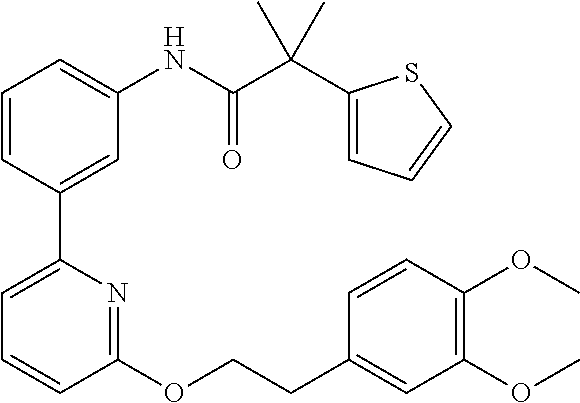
C1=CC(C2=CC=CC(OCCC3=CC(OC)=C(OC)C=C3)=N2)=CC(NC(=O)C(C2=CC=CS2)(C)C)=C1
